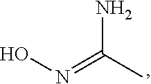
ON=C(C)N
